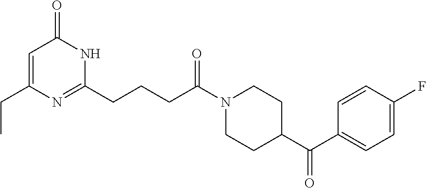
C1=C(CC)N=C(CCCC(N2CCC(C(C3=CC=C(F)C=C3)=O)CC2)=O)NC1=O
